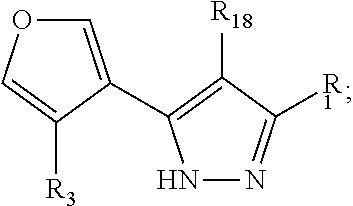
C1=C(C2=C([R18])C([R1])=NN2)C([R3])=CO1
